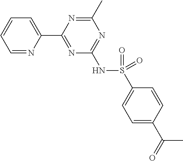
C1=NC(C2=NC(NS(=O)(C3=CC=C(C(=O)C)C=C3)=O)=NC(C)=N2)=CC=C1
